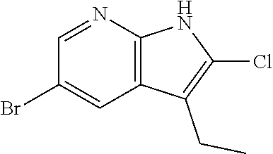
BrC1=CC2=C(N=C1)NC(Cl)=C2CC
